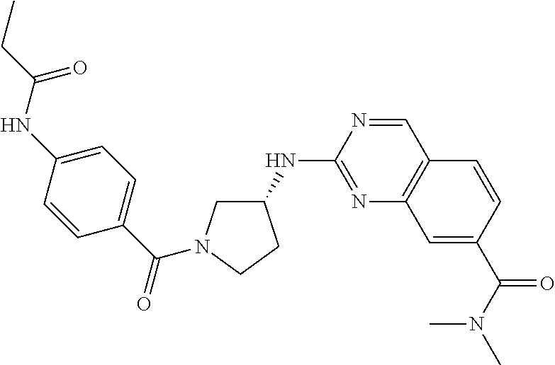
N(C1=NC2=C(C=N1)C=CC(C(N(C)C)=O)=C2)C1CN(C(=O)C2=CC=C(NC(CC)=O)C=C2)CC1
